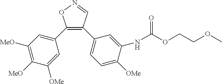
C1(C2=CC([MeO])=C([MeO])C([OMe])=C2)=C(C2=CC=C([OMe])C(NC(OCCOC)=O)=C2)C=NO1
